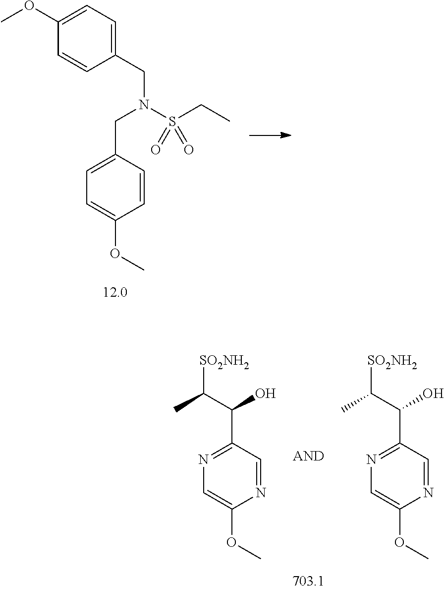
C(N(S(CC)(=O)=O)CC1=CC=C(OC)C=C1)C1=CC=C(OC)C=C1.C1=C(OC)N=CC(C(O)C([SO2NH2])C)=N1.C1=C(OC)N=CC(C(O)C([SO2NH2])C)=N1
